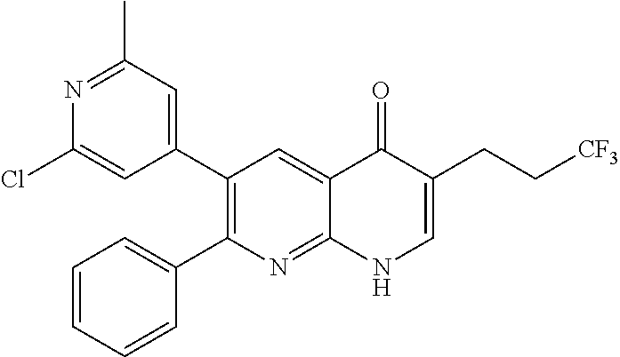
N1=C(C)C=C(C2=C(C3=CC=CC=C3)N=C3C(=C2)C(=O)C(CC[CF3])=CN3)C=C1Cl
